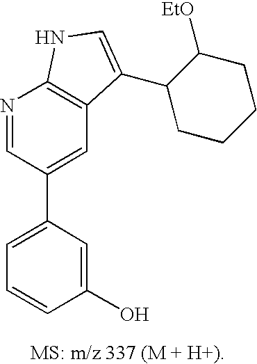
C1=C(C2=CC3=C(N=C2)NC=C3C2CCCCC2[EtO])C=C(O)C=C1
